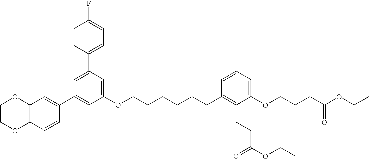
C1=C(C2=CC=C(F)C=C2)C=C(OCCCCCCC2=C(CCC(OCC)=O)C(OCCCC(OCC)=O)=CC=C2)C=C1C1=CC2=C(C=C1)OCCO2
